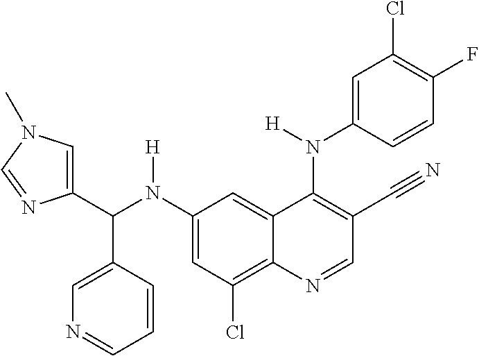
C1(N(C(C2=CN(C)C=N2)C2=CN=CC=C2)[H])=CC(Cl)=C2C(=C1)C(N(C1=CC(Cl)=C(F)C=C1)[H])=C(C#N)C=N2
